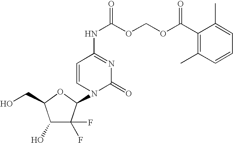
C1(O)C(F)(F)C(N2C(=O)N=C(NC(OCOC(C3=C(C)C=CC=C3C)=O)=O)C=C2)OC1CO
